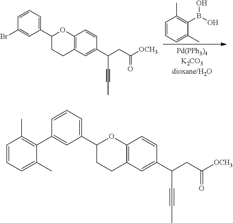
BrC1=CC(C2CCC3=C(O2)C=CC(C(CC([OCH3])=O)C#CC)=C3)=CC=C1.C1=CC=C(C)C(B(O)O)=C1C.C1=CC=C(C)C(C2=CC(C3CCC4=C(O3)C=CC(C(CC([OCH3])=O)C#CC)=C4)=CC=C2)=C1C
